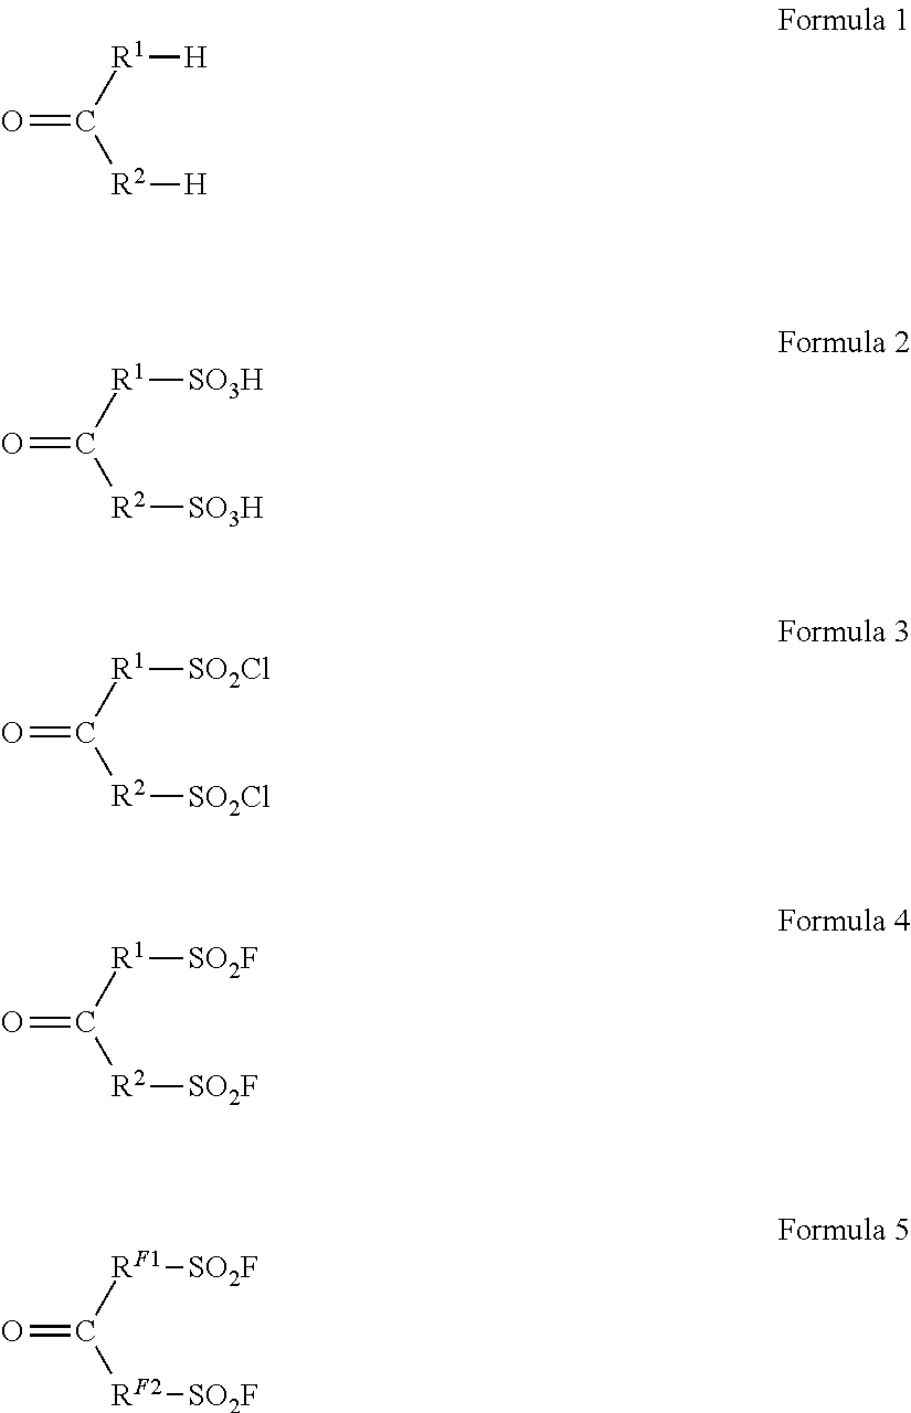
O=C([R1][H])[R2][H].O=C([R1][SO3H])[R2][SO3H].O=C([R1][SO2Cl])[R2][SO2Cl].O=C([R1][SO2F])[R2][SO2F].O=C([RF1][SO2F])[RF2][SO2F]
